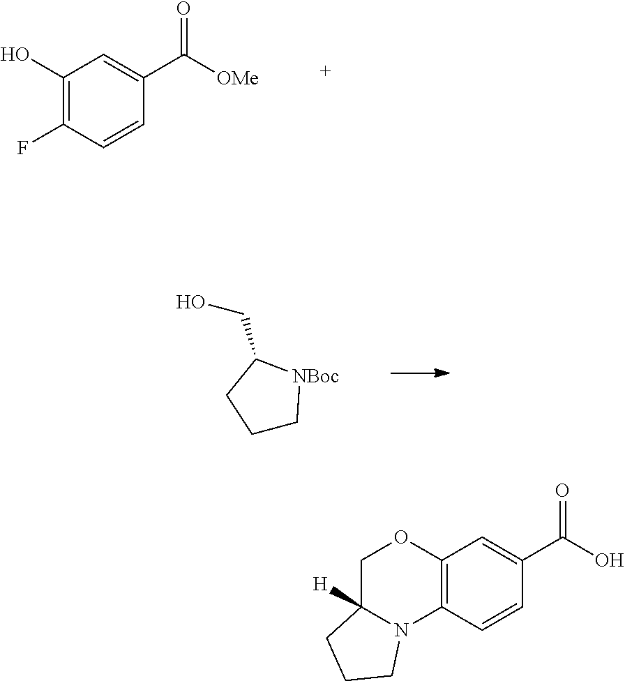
C1(O)=C(F)C=CC(C([OMe])=O)=C1.C1C[NBoc]C(CO)C1.C12=C(C=CC(C(O)=O)=C1)N1C([H])(CO2)CCC1
